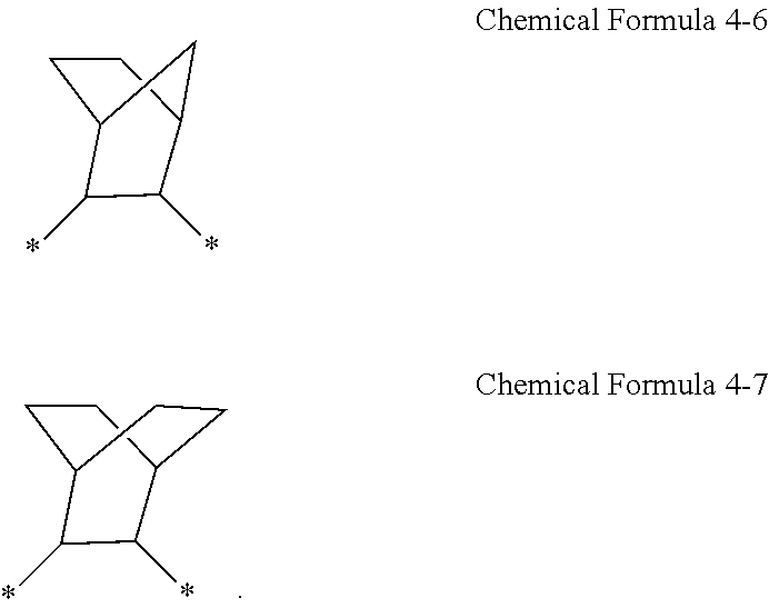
C1CC2CCC1C(*)C2*.C1CC2C(*)C(*)C1C2
